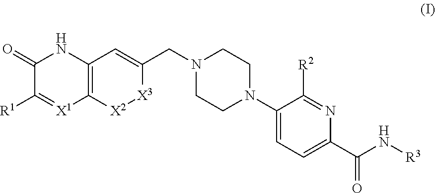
C1(=O)C([R1])=[X1]C2=C(N1)C=C(CN1CCN(C3=CC=C(C(=O)N[R3])N=C3[R2])CC1)[X3][X2]2
